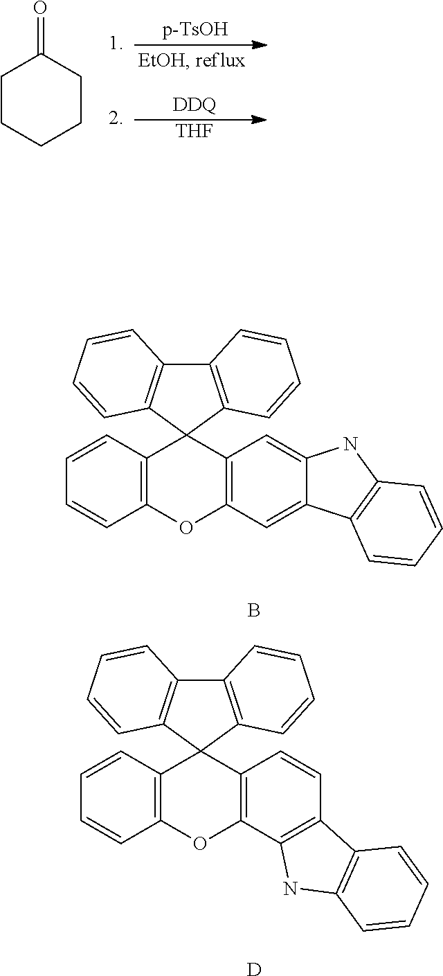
C1CCCCC1=O.[DDQ].[THF].C12=C(C3(C4=C1C=CC=C4)C1=C(OC4=C3C=CC3=C4NC4=C3C=CC=C4)C=CC=C1)C=CC=C2.[D].C12=C(C3(C4=C1C=CC=C4)C1=C(OC4=C3C=C3C(=C4)C4=C(N3)C=CC=C4)C=CC=C1)C=CC=C2.B
